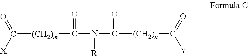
C([(CH2)m]C([X])=O)(=O)N([R])C(=O)[(CH2)n]C([Y])=O
